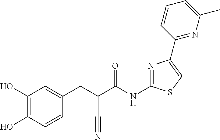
C1(O)=C(O)C=CC(CC(C(NC2=NC(C3=NC(C)=CC=C3)=CS2)=O)C#N)=C1
